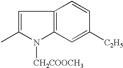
C1=C(C)N([CH2COOCH3])C2=C1C=CC([C2H5])=C2
